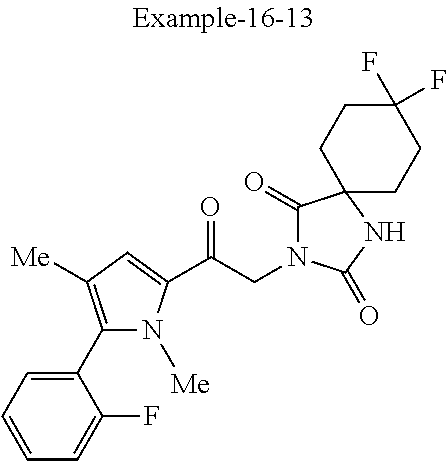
C1=CC=C(C2=C([Me])C=C(C(CN3C(=O)C4(NC3=O)CCC(F)(F)CC4)=O)N2[Me])C(F)=C1
